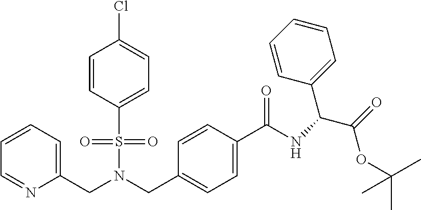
C1=CC=C(CN(CC2=CC=C(C(NC(C(=O)OC(C)(C)C)C3=CC=CC=C3)=O)C=C2)S(=O)(=O)C2=CC=C(Cl)C=C2)N=C1
